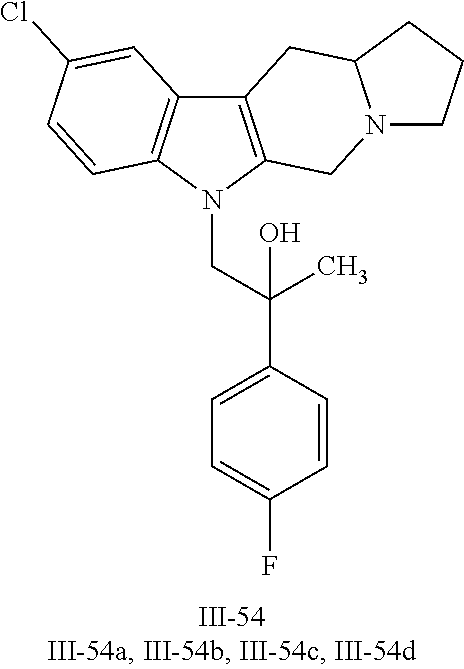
N1(CC(C2=CC=C(F)C=C2)(C)O)C2=C(C3=C1C=CC(Cl)=C3)CC1N(C2)CCC1
